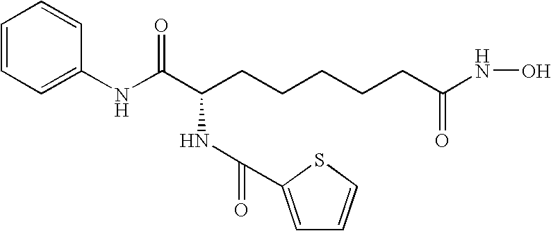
C1=CC=C(NC(C(CCCCCC(=O)NO)NC(=O)C2=CC=CS2)=O)C=C1
